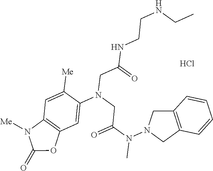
N1([Me])C(=O)OC2=C1C=C([Me])C(N(CC(N(C)N1CC3=C(C1)C=CC=C3)=O)CC(=O)NCCNCC)=C2.Cl
